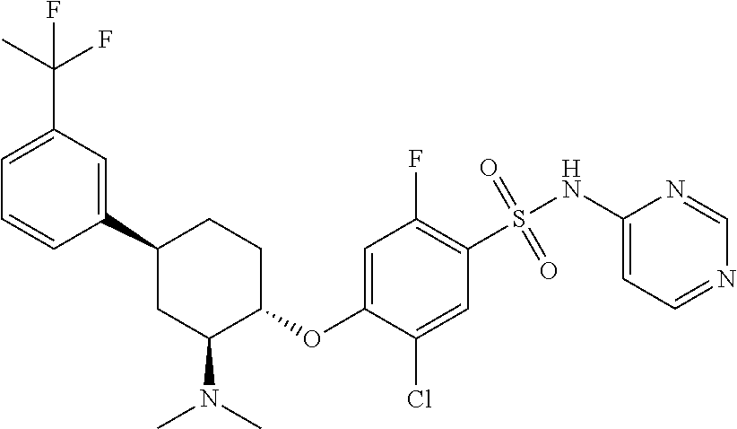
CC(F)(C1=CC=CC(C2CC(N(C)C)C(OC3=CC(F)=C(S(=O)(=O)NC4=CC=NC=N4)C=C3Cl)CC2)=C1)F
